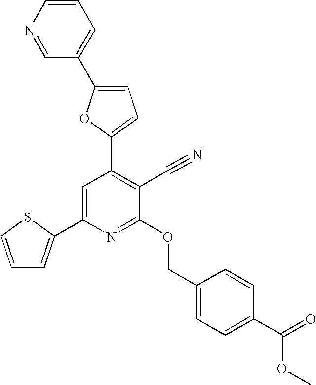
C1(C2=C(C#N)C(OCC3=CC=C(C(=O)OC)C=C3)=NC(C3=CC=CS3)=C2)=CC=C(C2=CC=CN=C2)O1
